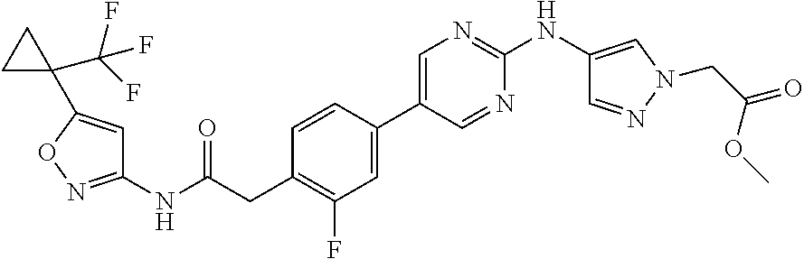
C1=CC(C2=CN=C(NC3=CN(CC(=O)OC)N=C3)N=C2)=CC(F)=C1CC(NC1=NOC(C2(C(F)(F)F)CC2)=C1)=O
